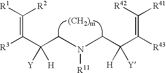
[R42]C([R41])=C([R43])C(CN(CC(C([R3])=C([R1])[R2])([Y])[H])[R11])([H])[Y].[(CH2)m]
